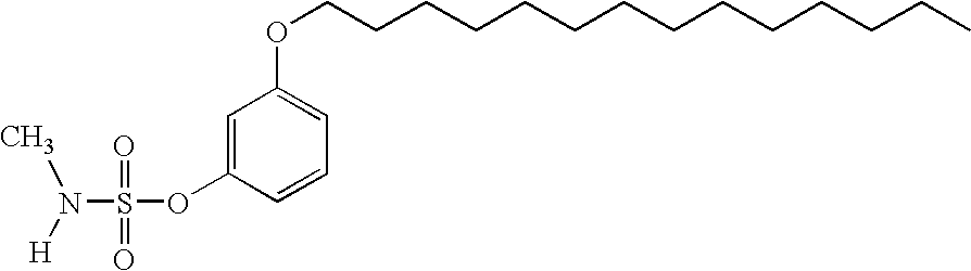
C1=C(OS(N(C)[H])(=O)=O)C=CC=C1OCCCCCCCCCCCCCC
